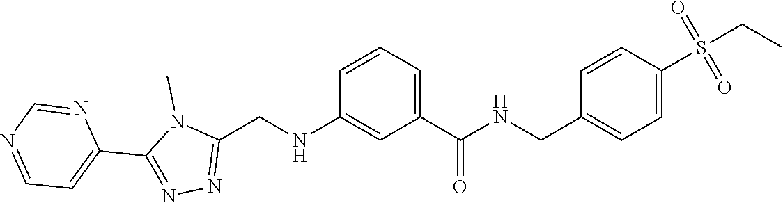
CN1C(C2=CC=NC=N2)=NN=C1CNC1=CC(C(NCC2=CC=C(S(CC)(=O)=O)C=C2)=O)=CC=C1
